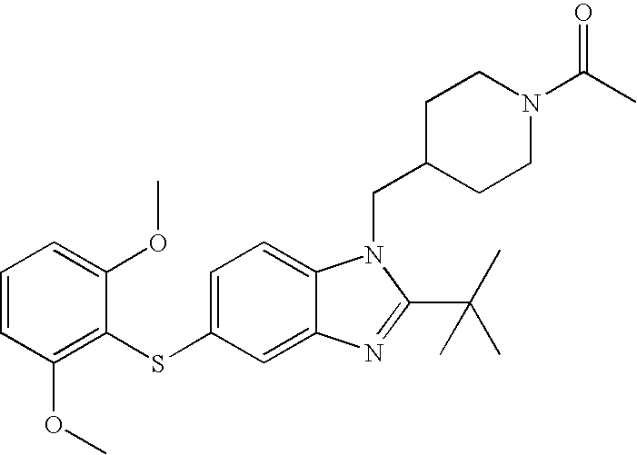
C1=C(SC2=C(OC)C=CC=C2OC)C=C2C(=C1)N(CC1CCN(C(=O)C)CC1)C(C(C)(C)C)=N2
